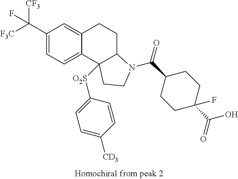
C1(C([F3C])([CF3])F)=CC=C2C(=C1)CCC1C2([O2S]C2=CC=C([CD3])C=C2)CCN1C(C1CCC(C(=O)O)(F)CC1)=O
